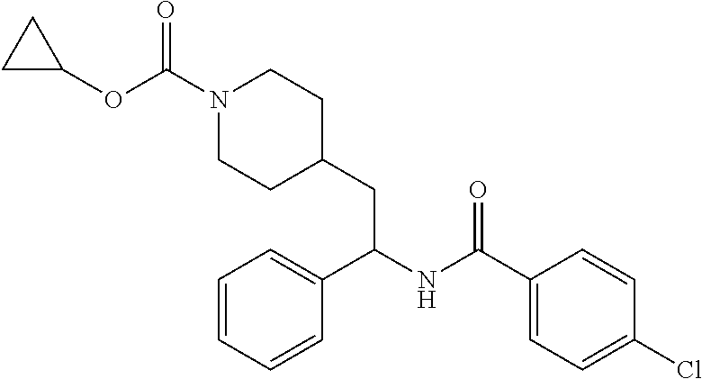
C(C1=CC=C(Cl)C=C1)(NC(C1=CC=CC=C1)CC1CCN(C(OC2CC2)=O)CC1)=O
